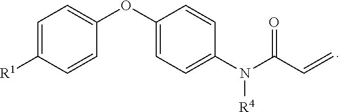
C1=C([R1])C=CC(OC2=CC=C(N(C(C=C)=O)[R4])C=C2)=C1
